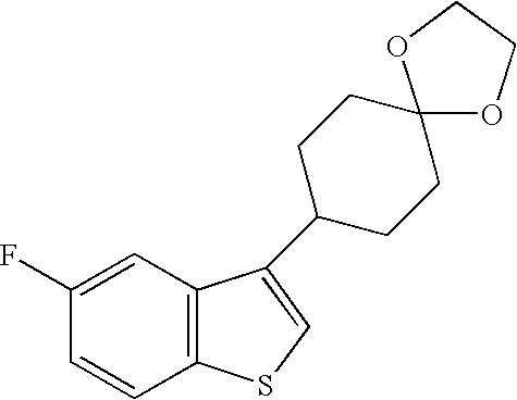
C1(F)=CC2=C(C=C1)SC=C2C1CCC2(OCCO2)CC1
